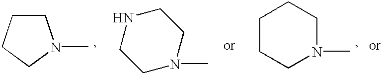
C1CCCN1C.C1N(C)CCNC1.C1CCN(C)CC1
